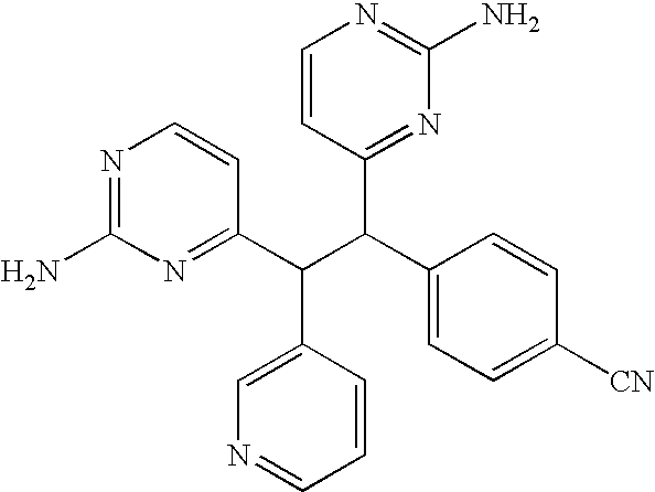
N1=C(N)N=C(C(C(C2=CC=C([CN])C=C2)C2=NC(N)=NC=C2)C2=CN=CC=C2)C=C1
